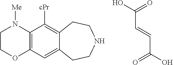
C(C=CC(=O)O)(=O)O.C12=C(C=C3C(=C1[cPr])CCNCC3)OCCN2[Me]
